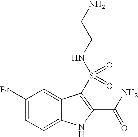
C1(Br)=CC=C2C(=C1)C(S(=O)(=O)NCCN)=C(C(N)=O)N2
